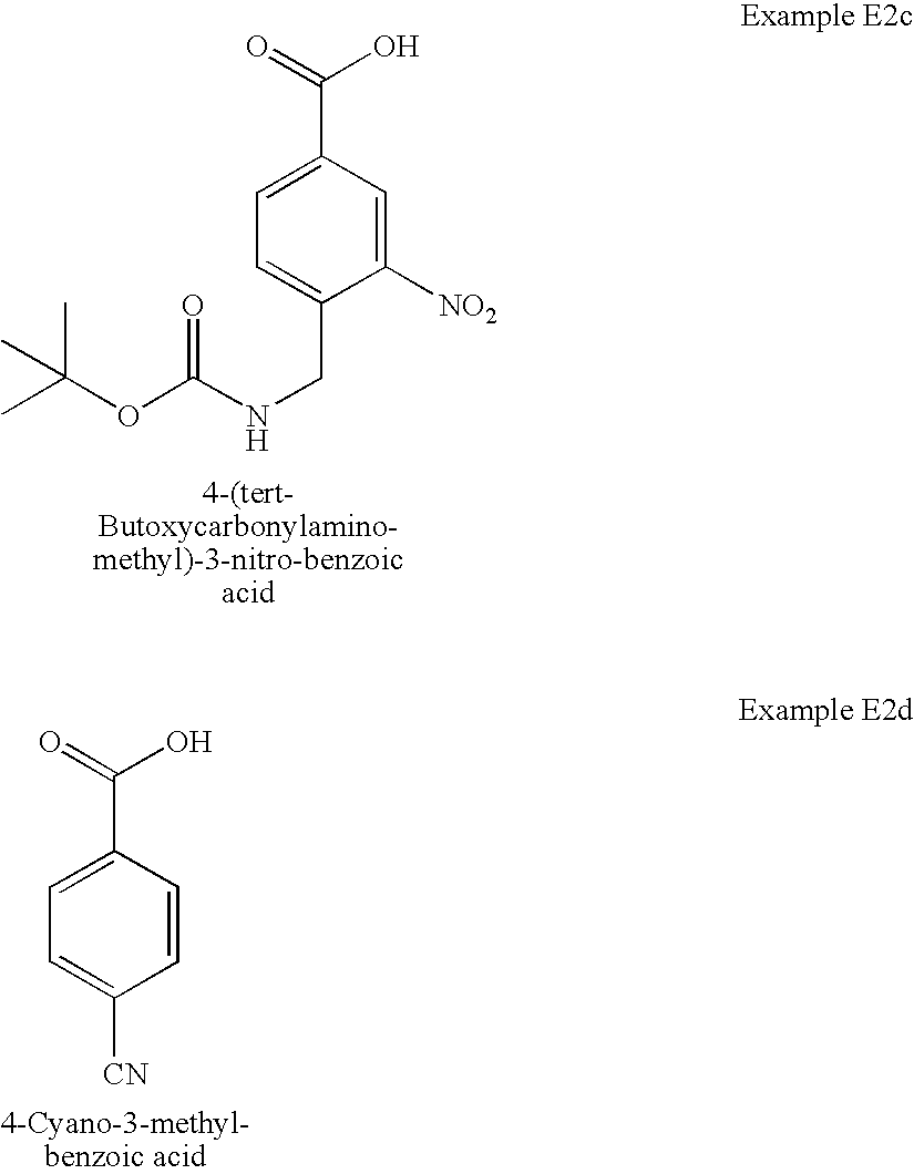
C1=CC(C(=O)O)=CC=C1[CN].C1([NO2])=CC(C(=O)O)=CC=C1CNC(OC(C)(C)C)=O
